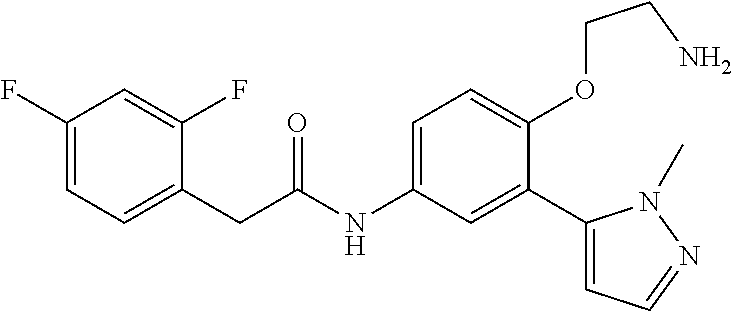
C1=C(CC(=O)NC2=CC=C(OCCN)C(C3=CC=NN3C)=C2)C(F)=CC(F)=C1
